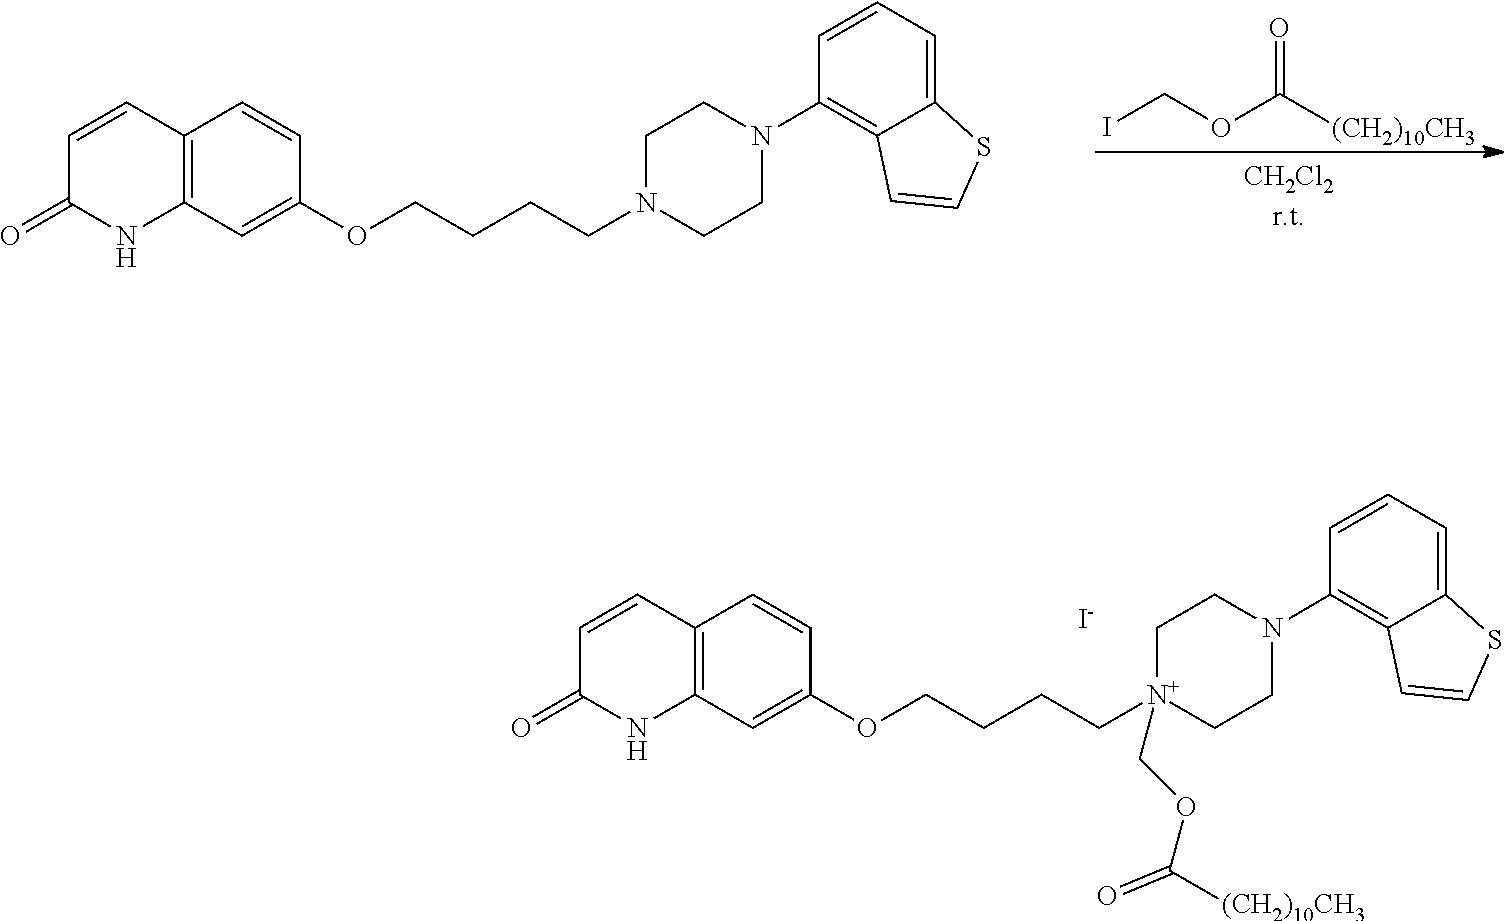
ICOC([(CH2)10CH3])=O.O=C1C=CC2=C(N1)C=C(OCCCCN1CCN(C3=C4C(=CC=C3)SC=C4)CC1)C=C2.O=C1C=CC2=C(N1)C=C(OCCCC[N+]1(COC([(CH2)10CH3])=O)CCN(C3=C4C(=CC=C3)SC=C4)CC1)C=C2.[I-]
